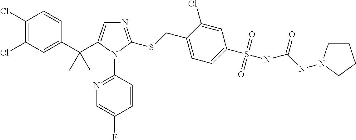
C1(C(C2=CN=C(SCC3=CC=C(S(=O)(=O)NC(NN4CCCC4)=O)C=C3Cl)N2C2=NC=C(F)C=C2)(C)C)=CC(Cl)=C(Cl)C=C1
